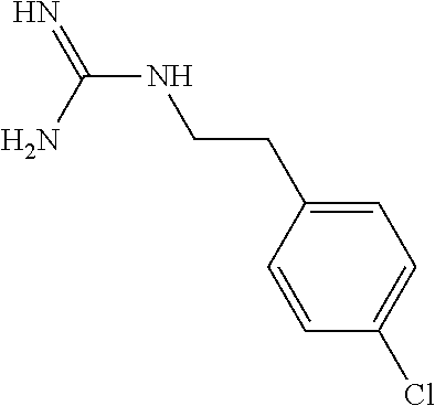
N(C(N)=N)CCC1=CC=C(Cl)C=C1
